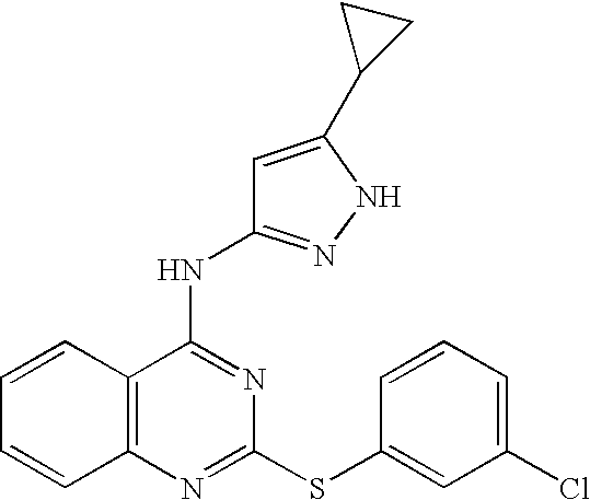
C1=CC2=C(C=C1)N=C(SC1=CC(Cl)=CC=C1)N=C2NC1=NNC(C2CC2)=C1
